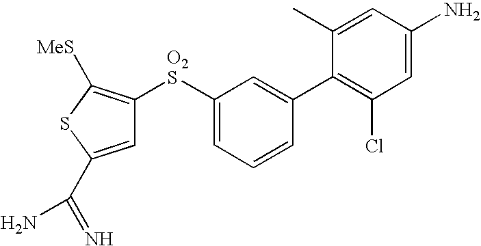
C1=C(C(=N)N)SC([MeS])=C1[O2S]C1=CC=CC(C2=C(Cl)C=C(N)C=C2C)=C1
